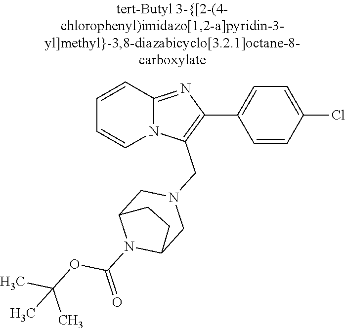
N12C(=NC(C3=CC=C(Cl)C=C3)=C1CN1CC3N(C(=O)OC(C)(C)C)C(C1)CC3)C=CC=C2
